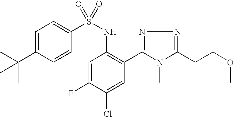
C1=C(C(C)(C)C)C=CC(S(NC2=C(C3=NN=C(CCOC)N3C)C=C(Cl)C(F)=C2)(=O)=O)=C1
